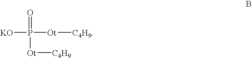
P([Ot][C4H9])(=O)([Ot][C4H9])[KO]
